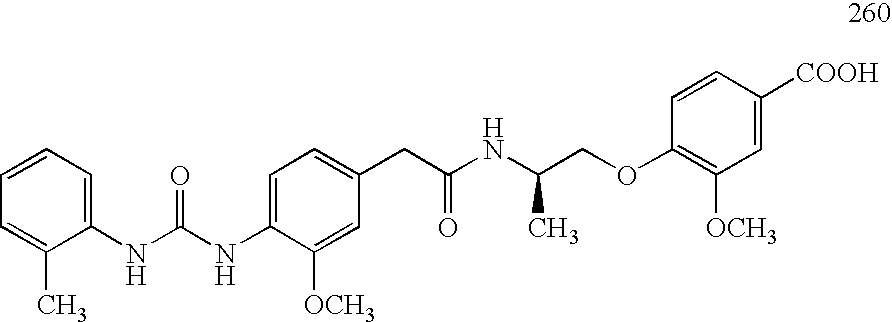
C(COC1=C([OCH3])C=C([COOH])C=C1)(NC(CC1=CC=C(NC(=O)NC2=CC=CC=C2C)C([OCH3])=C1)=O)C
